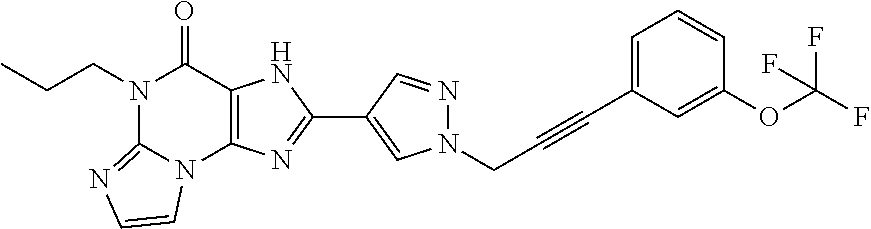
N1(CCC)C2=NC=CN2C2=C(C1=O)NC(C1=CN(CC#CC3=CC=CC(OC(F)(F)F)=C3)N=C1)=N2
